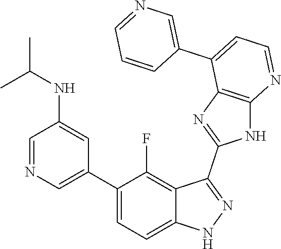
C1=NC=C(C2=CC=C3C(=C2F)C(C2=NC4=C(N2)N=CC=C4C2=CN=CC=C2)=NN3)C=C1NC(C)C
